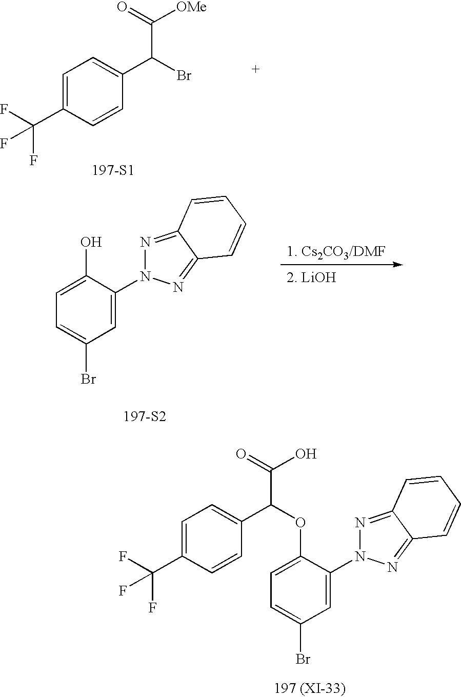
C1=C(C(F)(F)F)C=CC(C(C([OMe])=O)Br)=C1.[197-S1].C1(O)=CC=C(Br)C=C1N1N=C2C(=N1)C=CC=C2.[197-S2].C1(OC(C(=O)O)C2=CC=C(C(F)(F)F)C=C2)=CC=C(Br)C=C1N1N=C2C(=N1)C=CC=C2.[197 (XI-33)]
